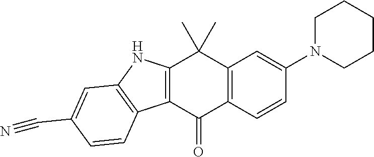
C12=C(C(=O)C3=C(C1(C)C)C=C(N1CCCCC1)C=C3)C1=C(N2)C=C(C#N)C=C1
